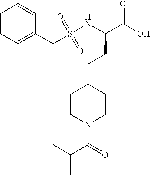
C1=CC=C(CS(NC(C(O)=O)CCC2CCN(C(=O)C(C)C)CC2)(=O)=O)C=C1
